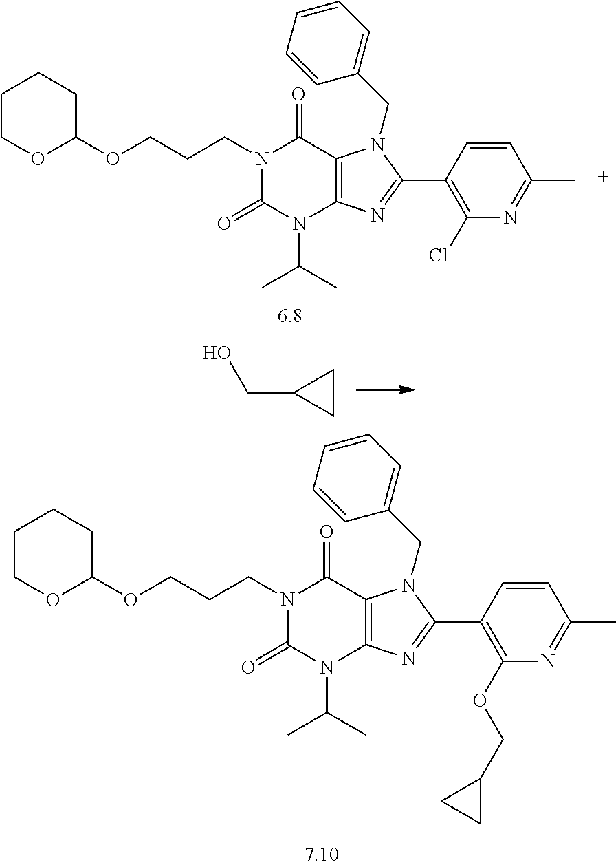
C1COC(OCCCN2C(=O)N(C(C)C)C3=C(C2=O)N(CC2=CC=CC=C2)C(C2=C(OCC4CC4)N=C(C)C=C2)=N3)CC1.C1COC(OCCCN2C(=O)N(C(C)C)C3=C(C2=O)N(CC2=CC=CC=C2)C(C2=C(Cl)N=C(C)C=C2)=N3)CC1.C1CC1CO
